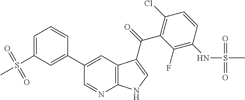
C12=C(C=C(C3=CC(S(C)(=O)=O)=CC=C3)C=N1)C(C(=O)C1=C(Cl)C=CC(NS(C)(=O)=O)=C1F)=CN2
